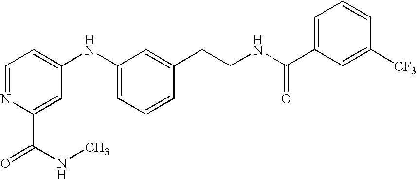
C1=NC(C(NC)=O)=CC(NC2=CC=CC(CCNC(C3=CC=CC([CF3])=C3)=O)=C2)=C1
